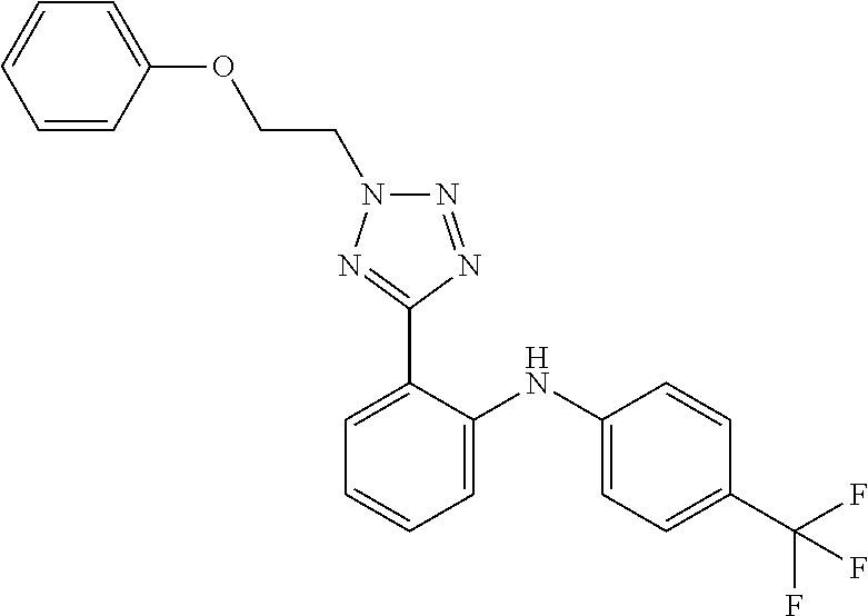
C1=CC(C(F)(F)F)=CC=C1NC1=CC=CC=C1C1=NN(CCOC2=CC=CC=C2)N=N1
